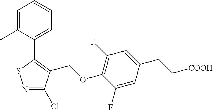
N1=C(Cl)C(COC2=C(F)C=C(CC[COOH])C=C2F)=C(C2=CC=CC=C2C)S1
